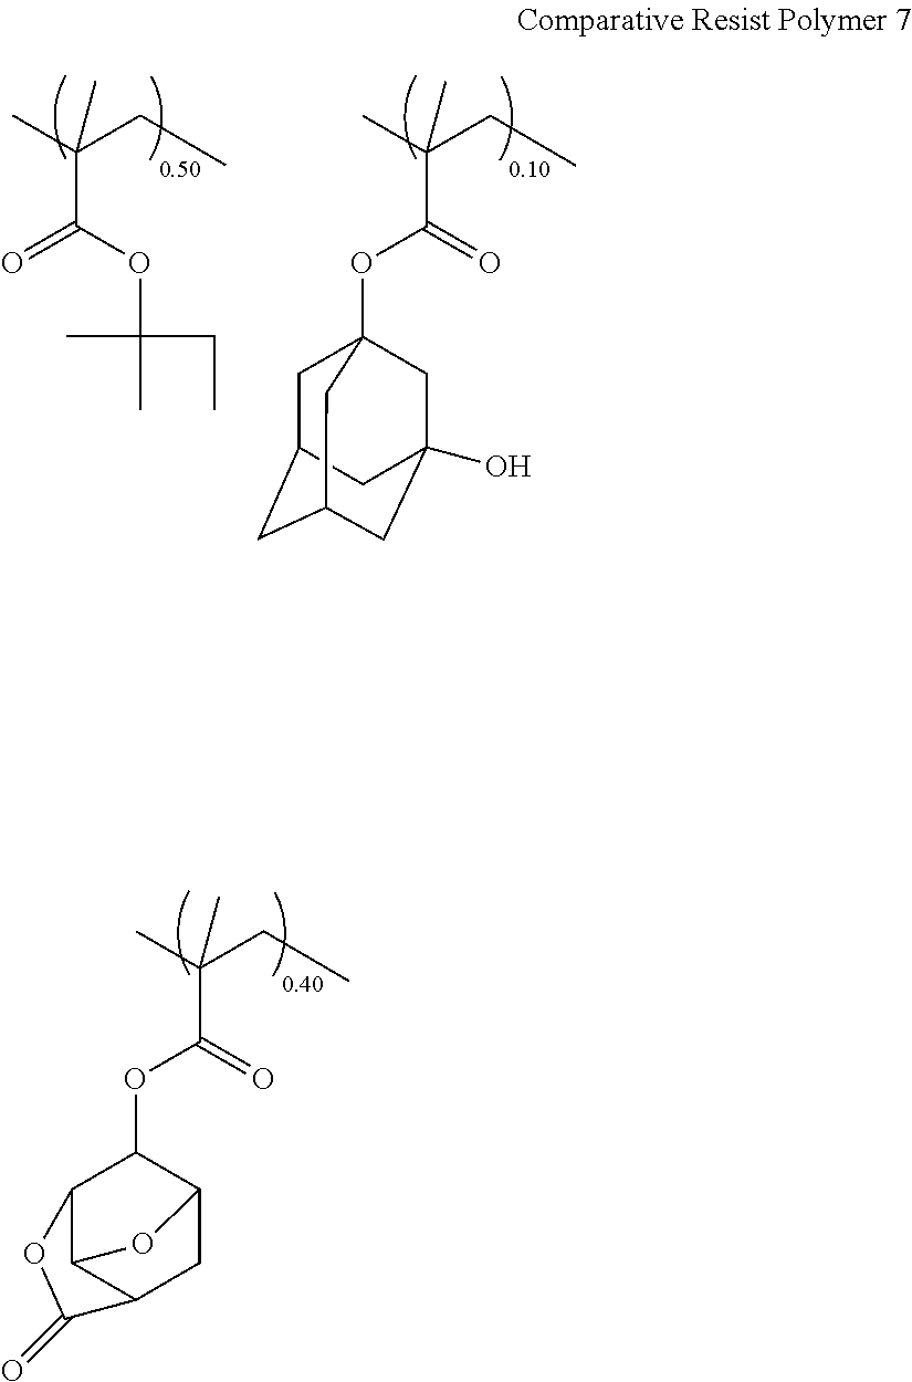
O=C(OC1C2C3C(CC1O3)C(=O)O2)C(C)(CC)C.O=C(OC12CC3CC(CC(O)(C1)C3)C2)C(C)(CC)C.O(C(=O)C(C)(CC)C)C(C)(CC)C
